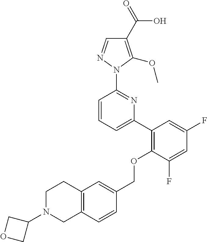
C1(C2=C(OCC3=CC4=C(C=C3)CN(C3COC3)CC4)C(F)=CC(F)=C2)=CC=CC(N2N=CC(C(=O)O)=C2OC)=N1
